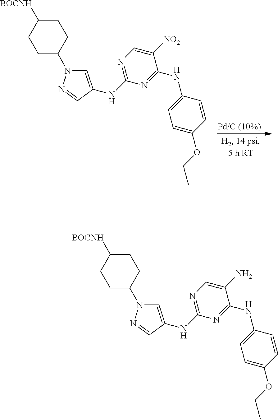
C1=C(NC2=NC=C([NO2])C(NC3=CC=C(OCC)C=C3)=N2)C=NN1C1CCC([BOCNH])CC1.C1=C(NC2=NC=C(N)C(NC3=CC=C(OCC)C=C3)=N2)C=NN1C1CCC([BOCNH])CC1
